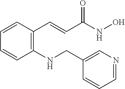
C(C(=O)NO)=CC1=C(NCC2=CN=CC=C2)C=CC=C1
